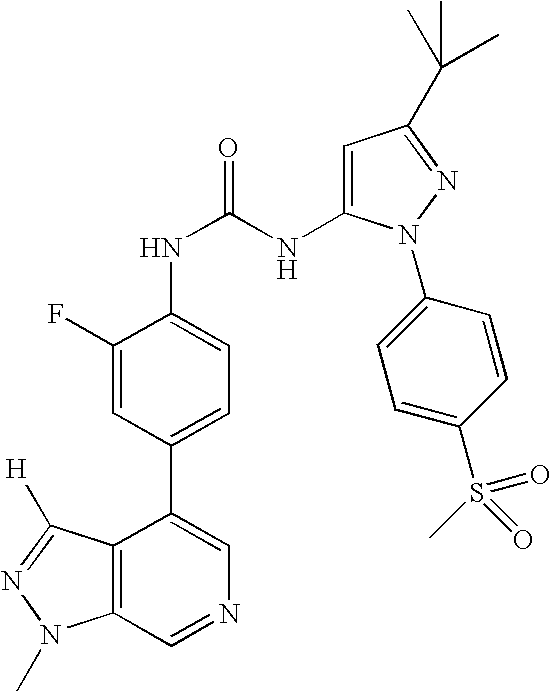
C12=C(C=NC=C1C1=CC=C(NC(NC3=CC(C(C)(C)C)=NN3C3=CC=C(S(C)(=O)=O)C=C3)=O)C(F)=C1)N(C)N=C2[H]
